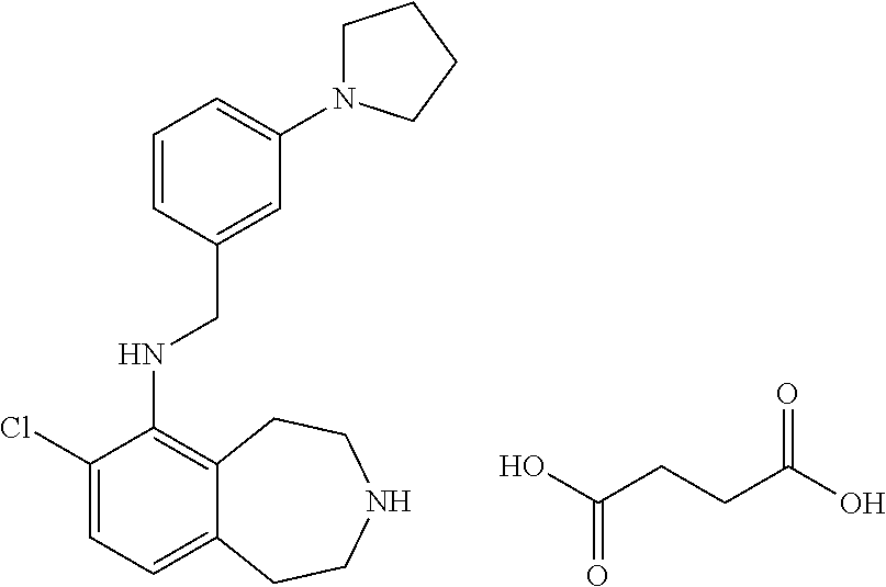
C1=CC(CNC2=C3C(=CC=C2Cl)CCNCC3)=CC(N2CCCC2)=C1.OC(CCC(O)=O)=O
